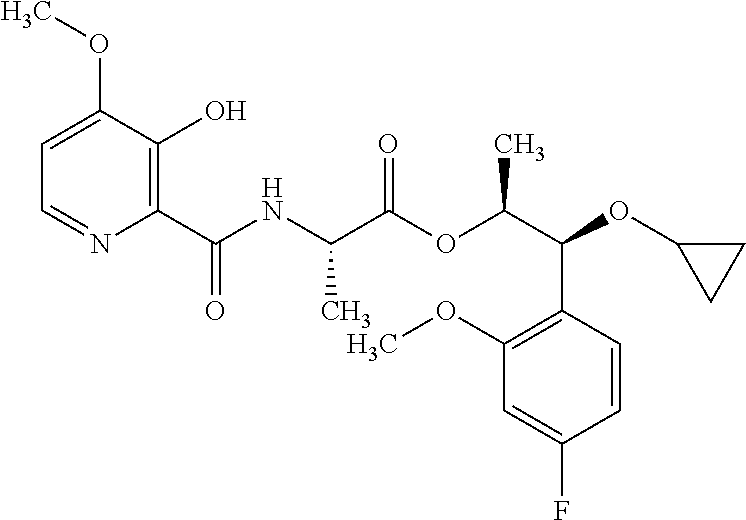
C1=C(OC)C(O)=C(C(NC(C(OC(C(OC2CC2)C2=C(OC)C=C(F)C=C2)C)=O)C)=O)N=C1
